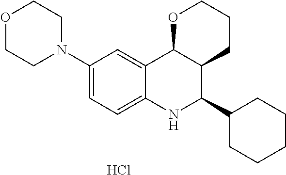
C12=CC(N3CCOCC3)=CC=C1NC(C1CCCCC1)C1C2OCCC1.Cl
